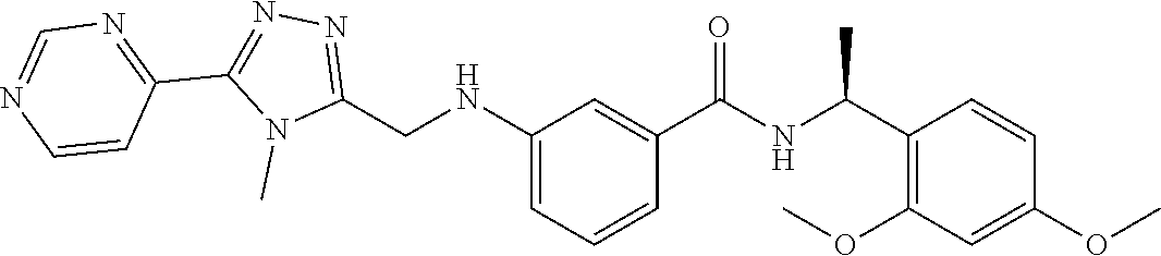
O(C)C1=C(C(NC(C2=CC(NCC3=NN=C(C4=NC=NC=C4)N3C)=CC=C2)=O)C)C=CC(OC)=C1
